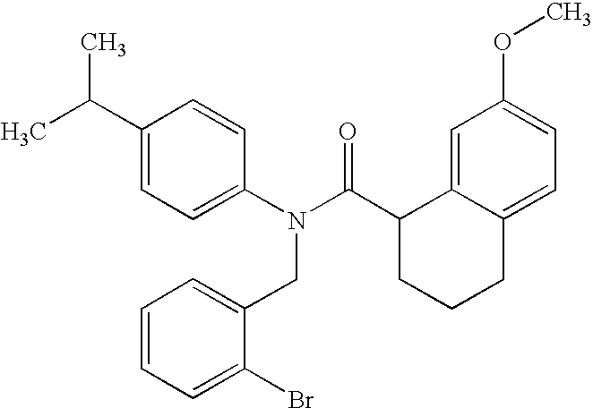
C1(C(C)C)=CC=C(N(C(C2CCCC3=CC=C(OC)C=C23)=O)CC2=CC=CC=C2Br)C=C1
